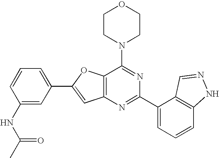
C1CN(C2=NC(C3=CC=CC4=C3C=NN4)=NC3=C2OC(C2=CC=CC(NC(C)=O)=C2)=C3)CCO1
